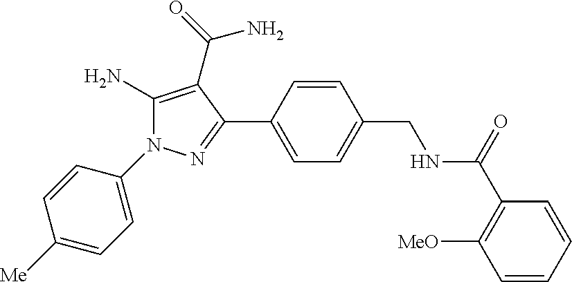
C1=C(C2=NN(C3=CC=C([Me])C=C3)C(N)=C2C(=O)N)C=CC(CNC(C2=C([MeO])C=CC=C2)=O)=C1
